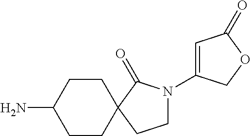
C1CC(N)CCC12CCN(C1=CC(=O)OC1)C2=O
